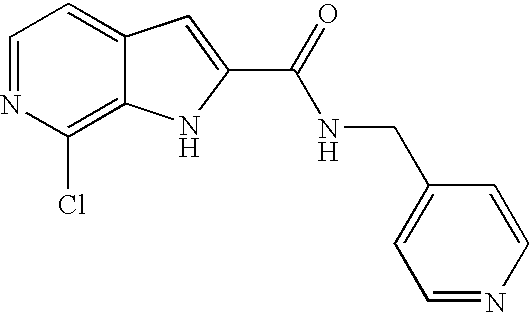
C1=NC(Cl)=C2C(=C1)C=C(C(=O)NCC1=CC=NC=C1)N2
